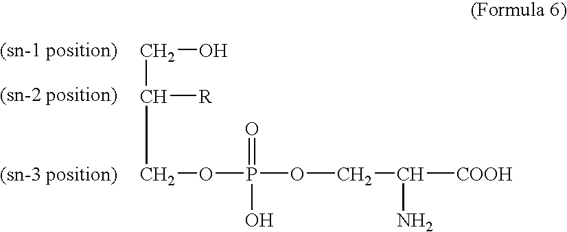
C(CO)([R])COP(OCC([COOH])N)(O)=O
